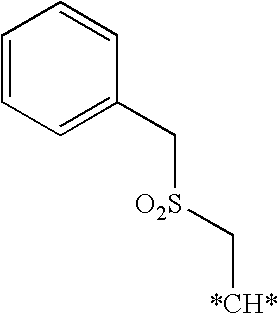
C1=CC=C(C[O2S]C[*CH*])C=C1
